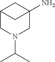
C12CN(C(C)C)CC(N)(C1)C2
